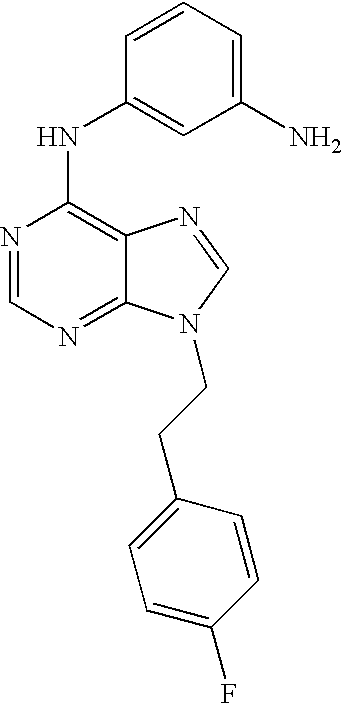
N(C1=C2C(=NC=N1)N(CCC1=CC=C(F)C=C1)C=N2)C1=CC(N)=CC=C1
